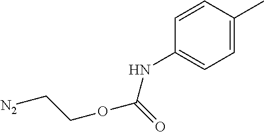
C1=CC(C)=CC=C1NC(OCC[N2])=O
